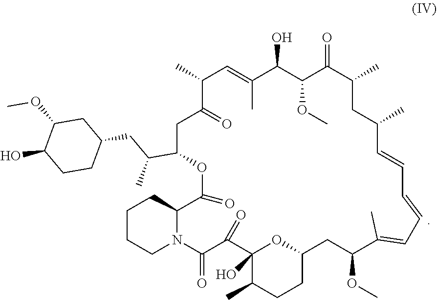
C1(C)C=C(C)C(O)C(OC)C(=O)C(C)CC(C)C=CC=CC=C(C)C(OC)CC2OC(O)(C(C)CC2)C(=O)C(=O)N2CCCCC2C(=O)OC(C(C)CC2CC(OC)C(O)CC2)CC1=O
